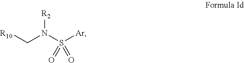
C(N(S([Ar])(=O)=O)[R2])[R10]
